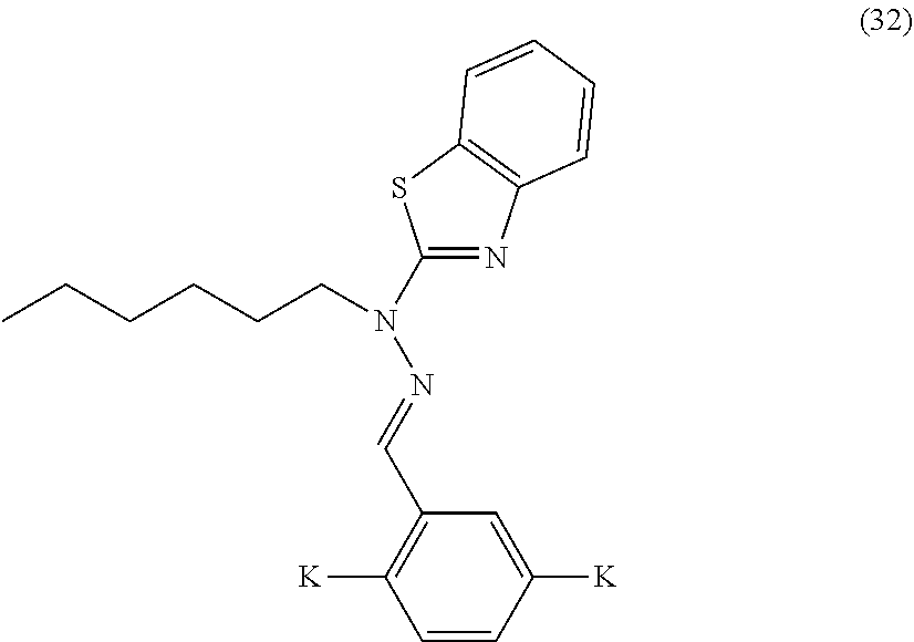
C1=C([K])C=CC([K])=C1C=NN(C1=NC2=C(S1)C=CC=C2)CCCCCC
